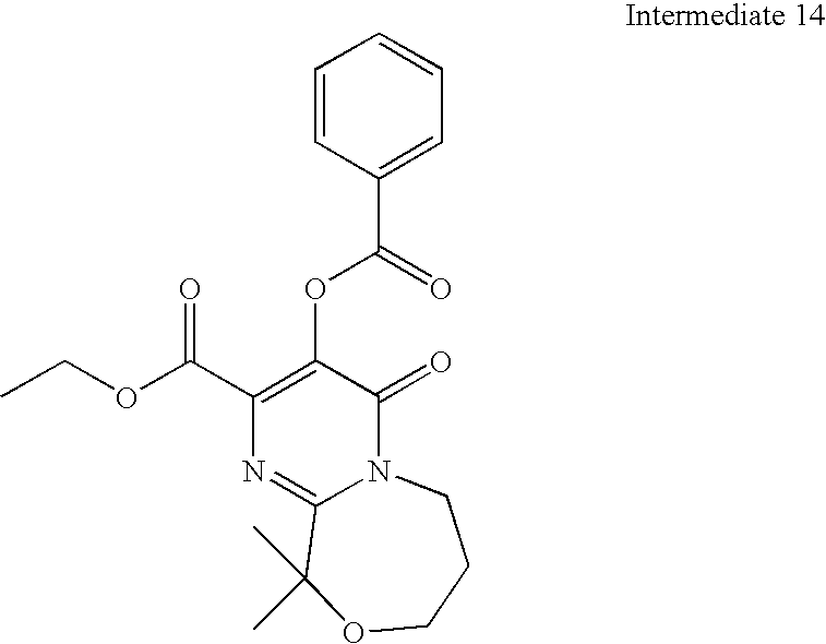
C1(C(OCC)=O)=C(OC(=O)C2=CC=CC=C2)C(=O)N2C(=N1)C(C)(C)OCCC2
